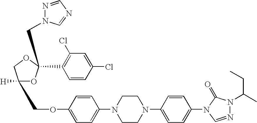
O1C(C2=C(Cl)C=C(Cl)C=C2)(CN2N=CN=C2)OCC1(COC1=CC=C(N2CCN(C3=CC=C(N4C(=O)N(C(C)CC)N=C4)C=C3)CC2)C=C1)[H]
